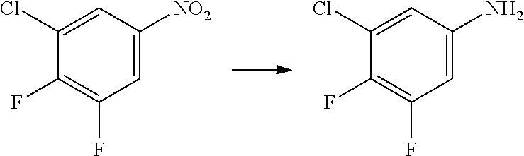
ClC1=CC([NO2])=CC(F)=C1F.ClC1=CC(N)=CC(F)=C1F
